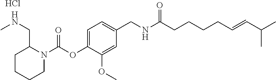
C1(CNC(CCCCC=CC(C)C)=O)=CC=C(OC(N2C(CNC)CCCC2)=O)C(OC)=C1.Cl
